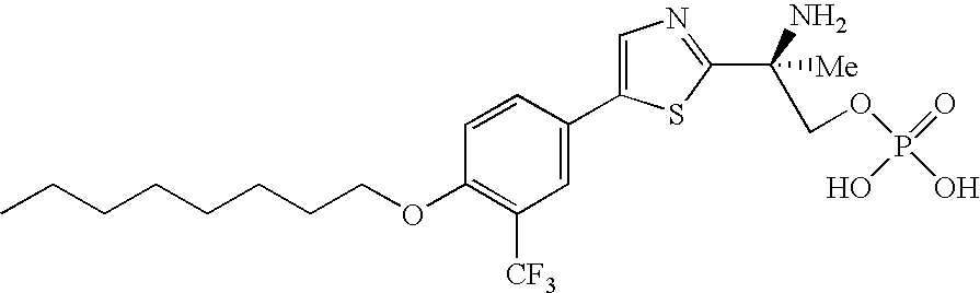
CCCCCCCCOC1=C([CF3])C=C(C2=CN=C(C(N)([Me])COP(O)(=O)O)S2)C=C1
